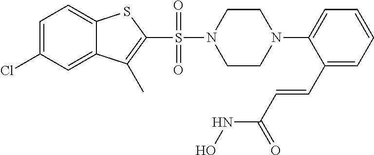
C1=C(Cl)C=C2C(=C1)SC(S(N1CCN(C3=CC=CC=C3C=CC(NO)=O)CC1)(=O)=O)=C2C
